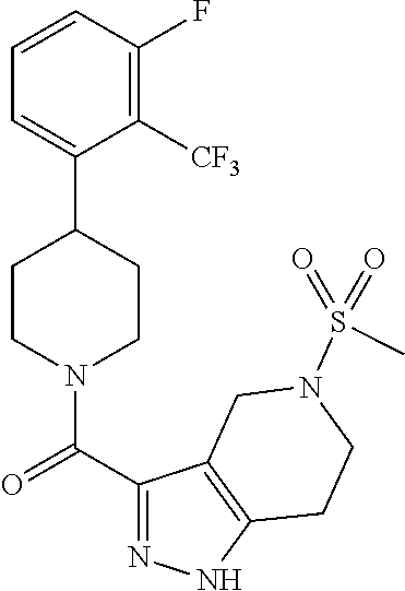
C1=CC(F)=C([CF3])C(C2CCN(C(C3=NNC4=C3CN(S(=O)(=O)C)CC4)=O)CC2)=C1
